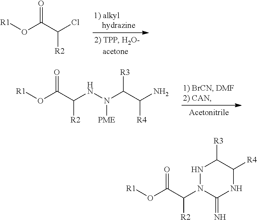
O(C(C(Cl)[R2])=O)[R1].O(C(C(NN(C(C(N)[R4])[R3])[PME])[R2])=O)[R1].N1N(C(C(O[R1])=O)[R2])C(=N)NC([R4])C1[R3]
